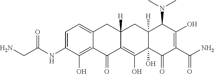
C1=C(NC(CN)=O)C(O)=C2C(=C1)CC1([H])C(=C(O)C3(O)C([H])(C1)C(N(C)C)C(O)=C(C(N)=O)C3=O)C2=O
